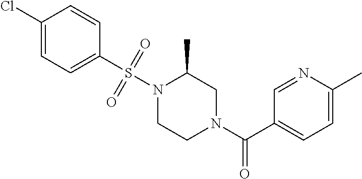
C1(Cl)=CC=C(S(N2CCN(C(C3=CC=C(C)N=C3)=O)CC2C)(=O)=O)C=C1
